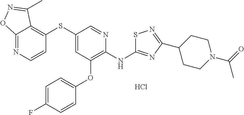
C12=NC=CC(SC3=CC(OC4=CC=C(F)C=C4)=C(NC4=NC(C5CCN(C(=O)C)CC5)=NS4)N=C3)=C1C(C)=NO2.Cl
